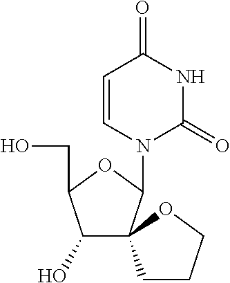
C1=CN(C2OC(CO)C(O)C23CCCO3)C(=O)NC1=O
